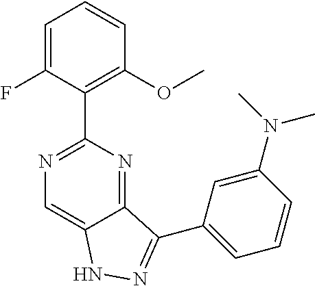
C1=C(F)C(C2=NC=C3C(=N2)C(C2=CC=CC(N(C)C)=C2)=NN3)=C(OC)C=C1
